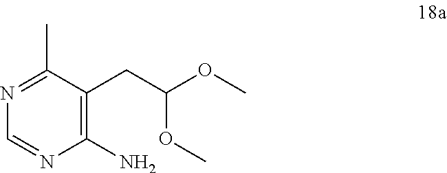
C1=NC(N)=C(CC(OC)OC)C(C)=N1
